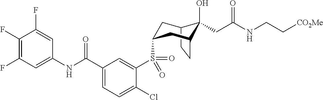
C1(F)=C(F)C=C(NC(C2=CC=C(Cl)C(S(=O)(=O)C3CC4C(O)(CC(=O)NCC[CO2Me])C(CC4)C3)=C2)=O)C=C1F
